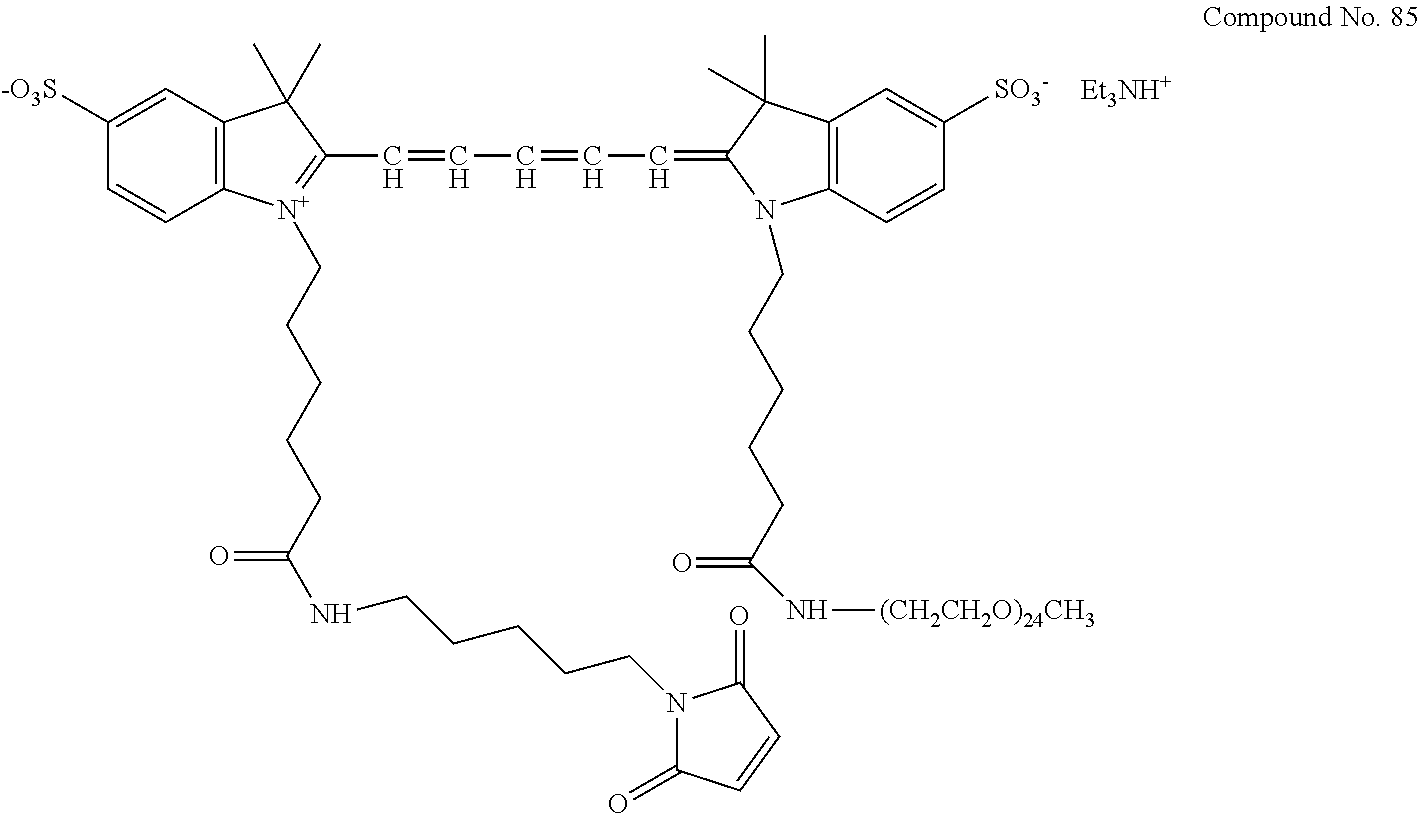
C1([-O3S])=CC2=C(C=C1)[N+](CCCCCC(NCCCCCN1C(=O)C=CC1=O)=O)=C(C=CC=CC=C1C(C)(C)C3=C(N1CCCCCC(N[(CH2CH2O)24CH3])=O)C=CC([SO3-])=C3)C2(C)C.[Et3NH+]
